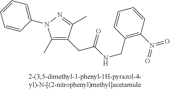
N(C(=O)CC1=C(C)N(C2=CC=CC=C2)N=C1C)CC1=C(N(=O)=O)C=CC=C1
